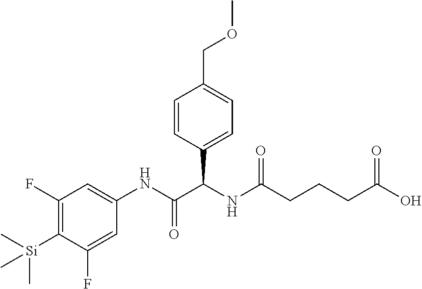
C1(F)=C([Si](C)(C)C)C(F)=CC(NC(C(NC(=O)CCCC(O)=O)C2=CC=C(COC)C=C2)=O)=C1
